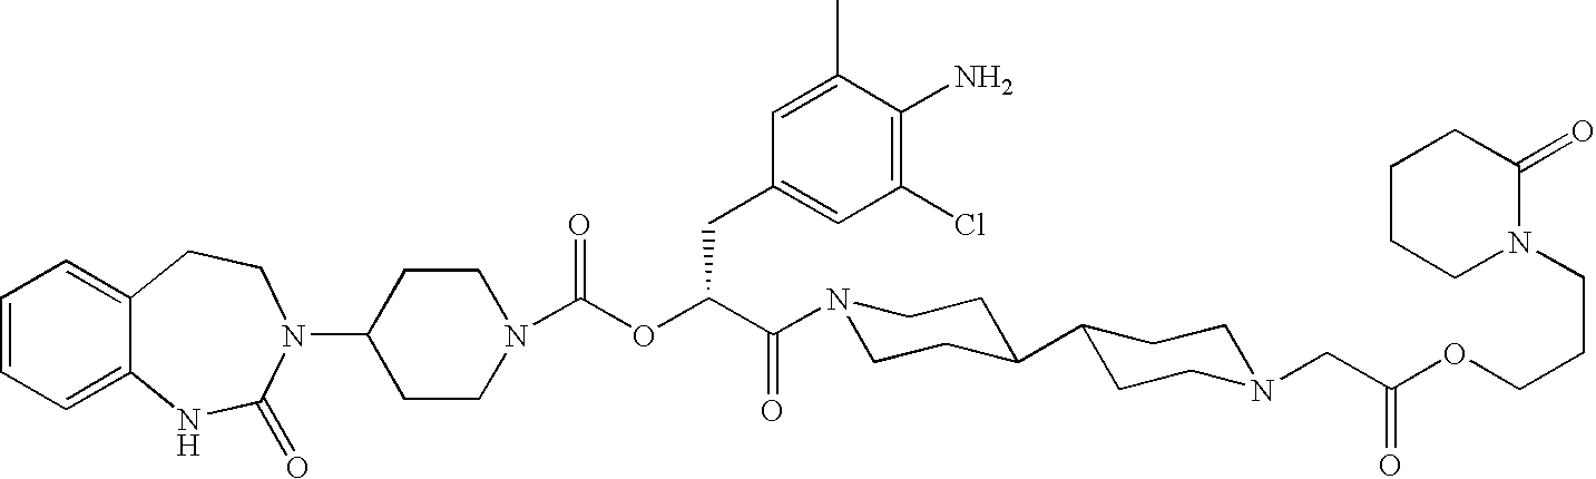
C1=CC=C2C(=C1)CCN(C1CCN(C(OC(C(N3CCC(C4CCN(CC(OCCCN5C(=O)CCCC5)=O)CC4)CC3)=O)CC3=CC(Cl)=C(N)C(C)=C3)=O)CC1)C(=O)N2
